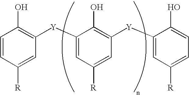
C1=CC([R])=CC([Y]C2=CC([R])=CC([Y]C3=CC([R])=CC=C3O)=C2O)=C1O
